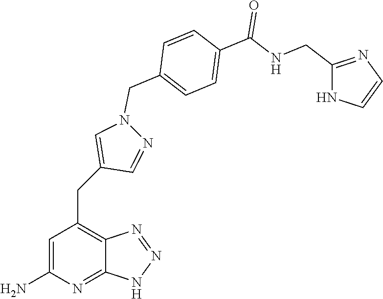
C1=C(N)N=C2C(=C1CC1=CN(CC3=CC=C(C(=O)NCC4=NC=CN4)C=C3)N=C1)N=NN2
